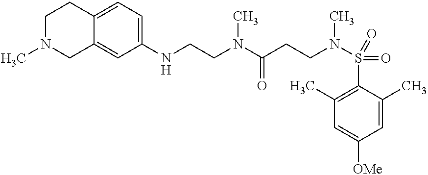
C(N(C(CCN(S(=O)(C1=C(C)C=C([OMe])C=C1C)=O)C)=O)C)CNC1=CC=C2C(=C1)CN(C)CC2
